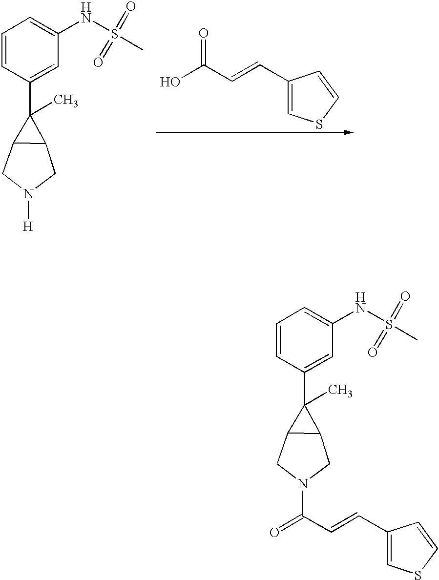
C1(C=CC(O)=O)=CSC=C1.C1=CC(C2(C)C3C2CN([H])C3)=CC(NS(C)(=O)=O)=C1.C1=CC(C2(C)C3C2CN(C(C=CC2=CSC=C2)=O)C3)=CC(NS(C)(=O)=O)=C1
